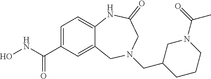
C1=C(C(NO)=O)C=C2C(=C1)NC(=O)CN(CC1CCCN(C(=O)C)C1)C2
